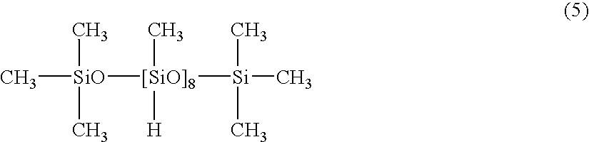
C[SiO]([[SiO]8](C)([H])[Si](C)(C)C)(C)C
